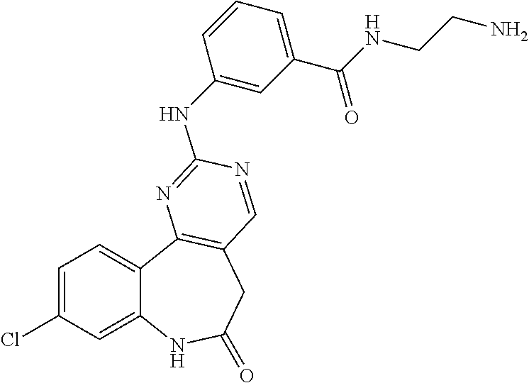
C1=C(Cl)C=C2C(=C1)C1=C(CC(=O)N2)C=NC(NC2=CC(C(NCCN)=O)=CC=C2)=N1
